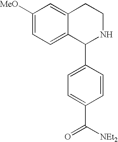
C1([MeO])=CC=C2C(=C1)CCNC2C1=CC=C(C([NEt2])=O)C=C1
